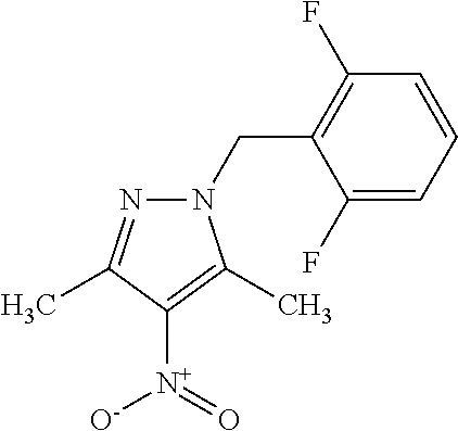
C1(CN2N=C(C)C([N+](=O)[O-])=C2C)=C(F)C=CC=C1F
